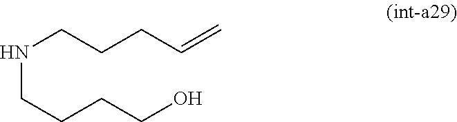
N(CCCCO)CCCC=C
